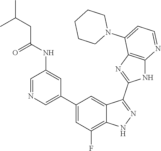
C1=NC=C(C2=CC(F)=C3C(=C2)C(C2=NC4=C(N2)N=CC=C4N2CCCCC2)=NN3)C=C1NC(=O)CC(C)C
